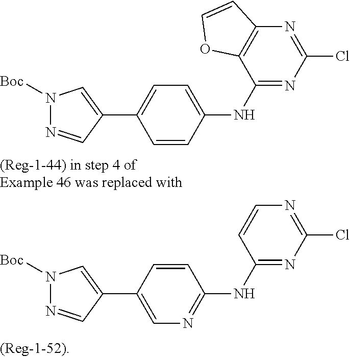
C1(NC2=CC=C(C3=CN([Boc])N=C3)C=C2)=NC(Cl)=NC2=C1OC=C2.C1(NC2=NC=C(C3=CN([Boc])N=C3)C=C2)=NC(Cl)=NC=C1
